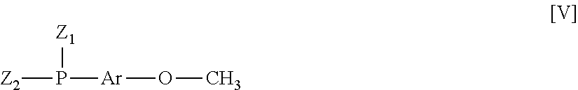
[Z2]P([Ar]OC)[Z1]
